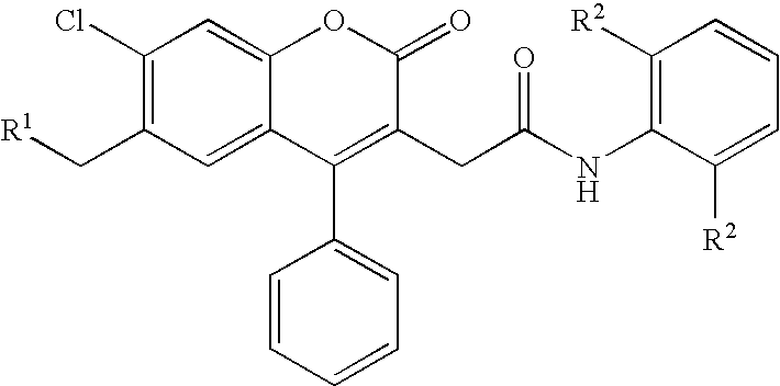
C1(Cl)=C(C[R1])C=C2C(=C1)OC(=O)C(CC(NC1=C([R2])C=CC=C1[R2])=O)=C2C1=CC=CC=C1
